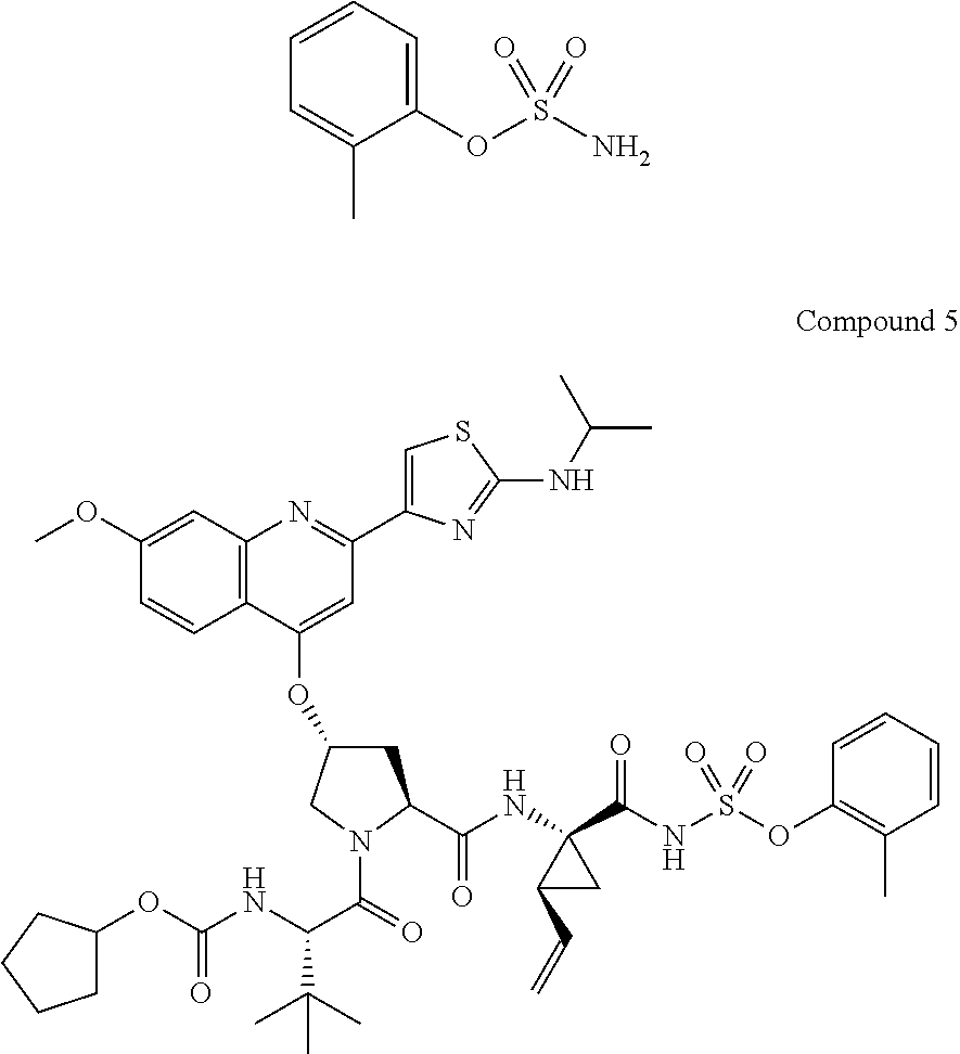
C1(OS(N)(=O)=O)=CC=CC=C1C.C12=C(C(OC3CC(C(NC4(C(NS(OC5=C(C)C=CC=C5)(=O)=O)=O)C(C=C)C4)=O)N(C(C(NC(OC4CCCC4)=O)C(C)(C)C)=O)C3)=CC(C3=CSC(NC(C)C)=N3)=N1)C=CC(OC)=C2
